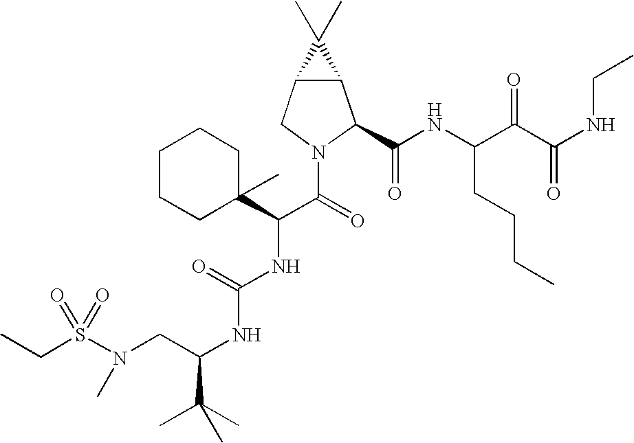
S(N(CC(NC(NC(C(=O)N1C(C(NC(C(C(NCC)=O)=O)CCCC)=O)C2C(C1)C2(C)C)C1(C)CCCCC1)=O)C(C)(C)C)C)(=O)(=O)CC
